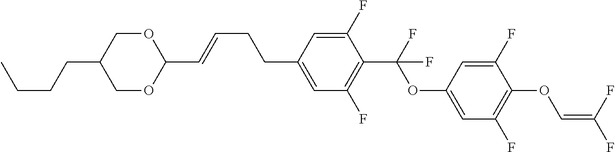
C1OC(C=CCCC2=CC(F)=C(C(F)(OC3=CC(F)=C(OC=C(F)F)C(F)=C3)F)C(F)=C2)OCC1CCCC
